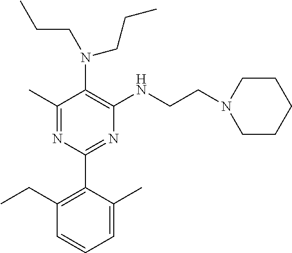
C1(C)=NC(C2=C(CC)C=CC=C2C)=NC(NCCN2CCCCC2)=C1N(CCC)CCC
